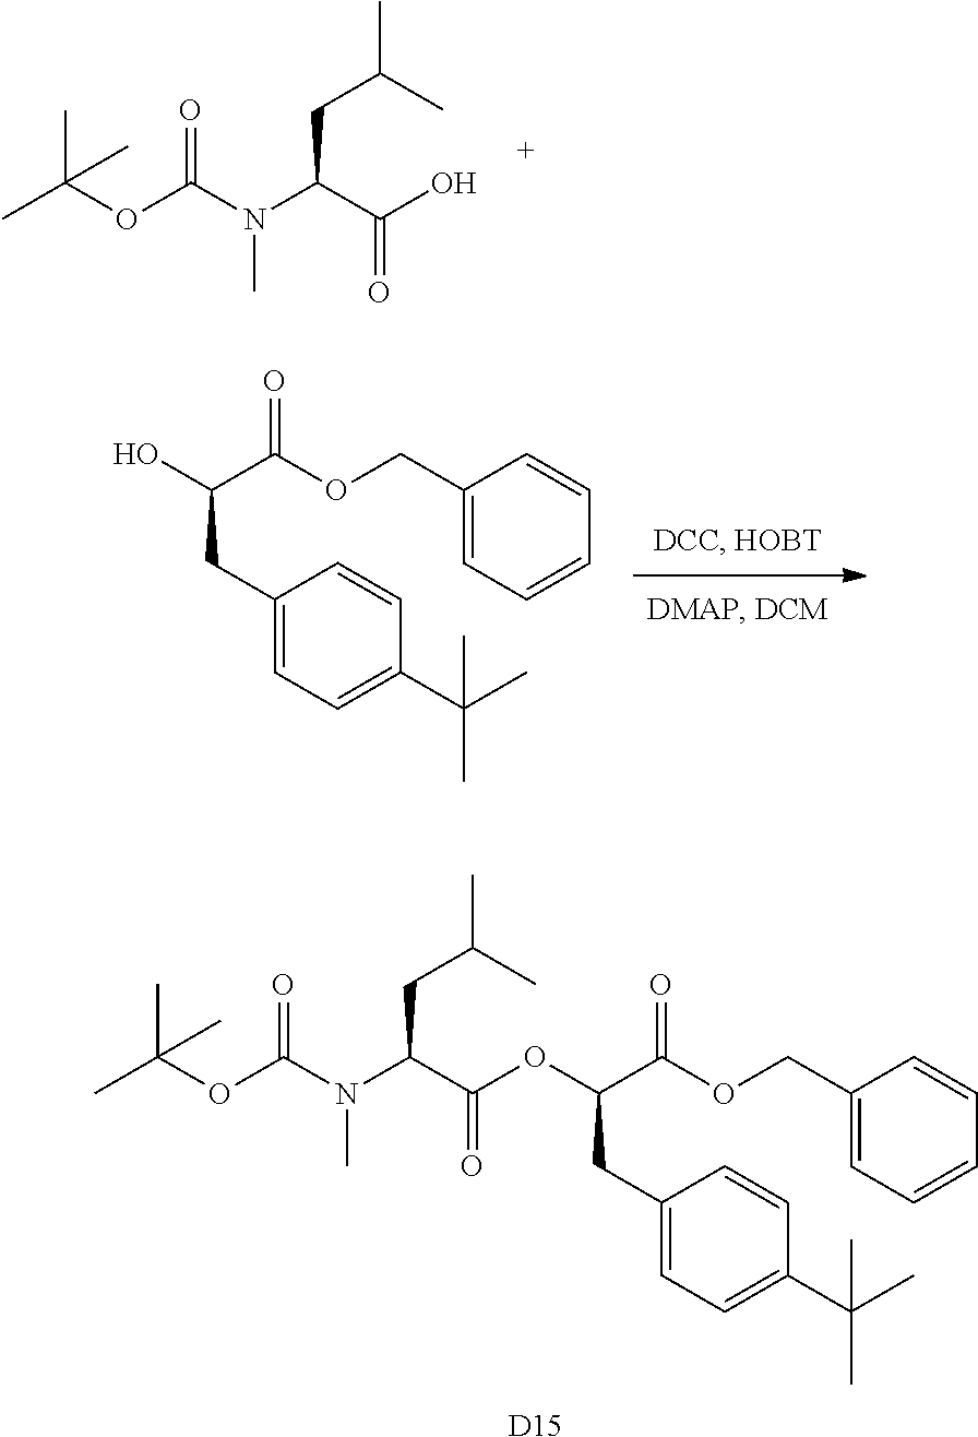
C1(COC(C(CC2=CC=C(C(C)(C)C)C=C2)OC(C(N(C)C(OC(C)(C)C)=O)CC(C)C)=O)=O)=CC=CC=C1.[D15].OC(C(N(C)C(OC(C)(C)C)=O)CC(C)C)=O.C1(COC(C(CC2=CC=C(C(C)(C)C)C=C2)O)=O)=CC=CC=C1
